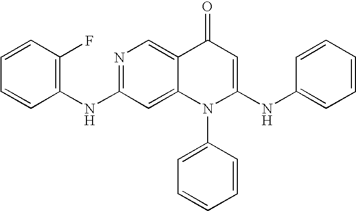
N(C1=NC=C2C(=C1)N(C1=CC=CC=C1)C(NC1=CC=CC=C1)=CC2=O)C1=C(F)C=CC=C1
